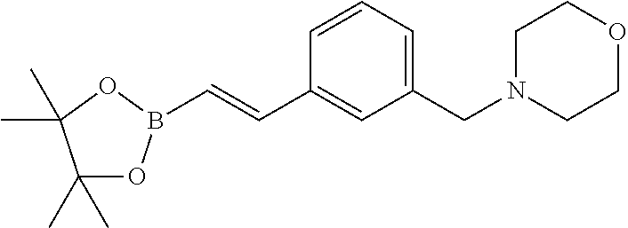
C(=CC1=CC(CN2CCOCC2)=CC=C1)B1OC(C)(C)C(C)(C)O1
